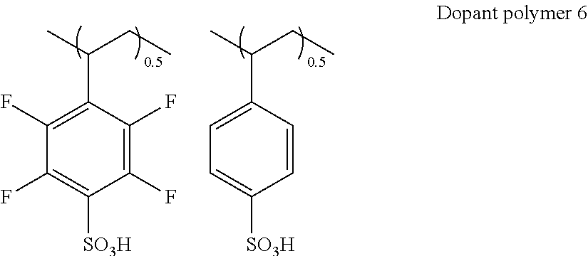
C1(F)=C(F)C(C(C)CC)=C(F)C(F)=C1[SO3H].C1=CC(C(C)CC)=CC=C1[SO3H]
